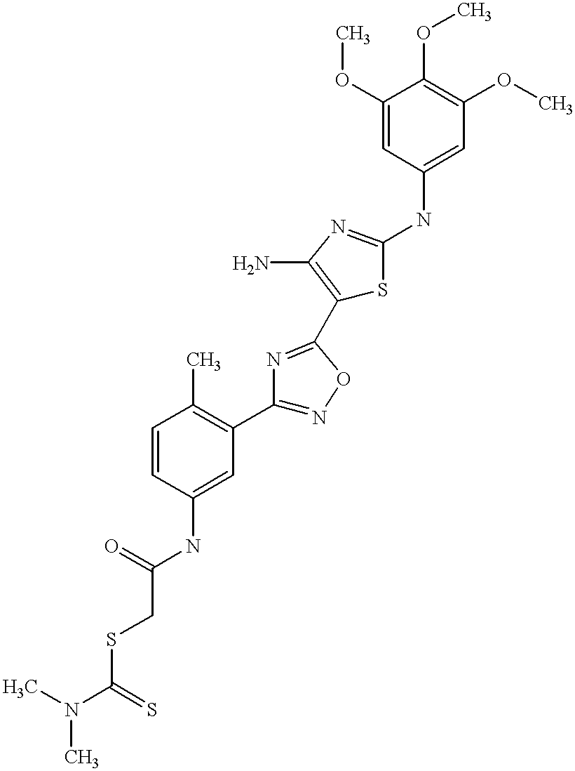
C(C(=O)NC1=CC(C2=NOC(C3=C(N)N=C(NC4=CC(OC)=C(OC)C(OC)=C4)S3)=N2)=C(C)C=C1)SC(N(C)C)=S
